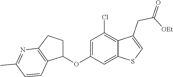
C1=C(OC2CCC3=C2C=CC(C)=N3)C=C2C(=C1Cl)C(CC(=O)[OEt])=CS2
